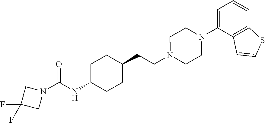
N1(C(NC2CCC(CCN3CCN(C4=CC=CC5=C4C=CS5)CC3)CC2)=O)CC(F)(F)C1
